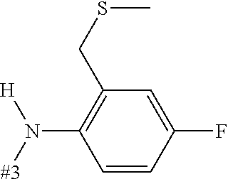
[#3]N([H])C1=C(CSC)C=C(F)C=C1
